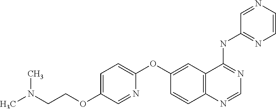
N(CCOC1=CC=C(OC2=CC3=C(C=C2)N=CN=C3NC2=NC=CN=C2)N=C1)(C)C
